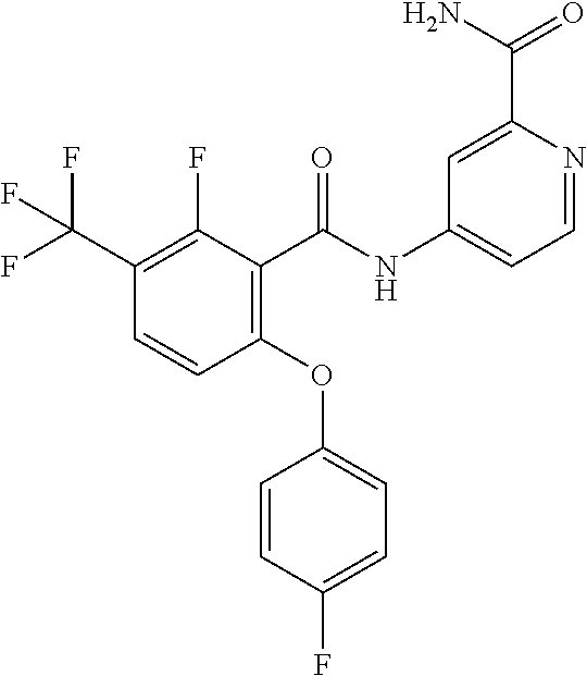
C1(C(F)(F)F)=C(F)C(C(NC2=CC=NC(C(N)=O)=C2)=O)=C(OC2=CC=C(F)C=C2)C=C1
